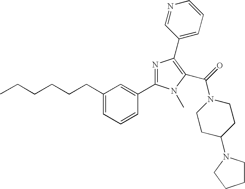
C(CCCCC1=CC=CC(C2=NC(C3=CC=CN=C3)=C(C(=O)N3CCC(N4CCCC4)CC3)N2C)=C1)C
